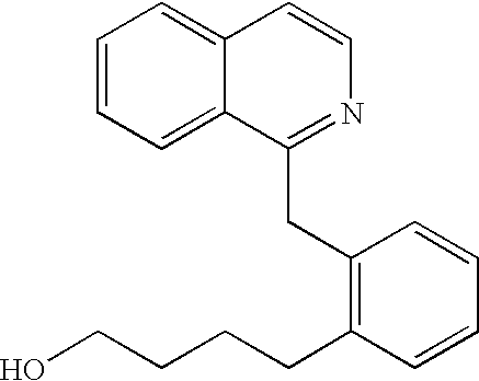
C1=CC=C2C(=C1)C=CN=C2CC1=C(CCCCO)C=CC=C1
